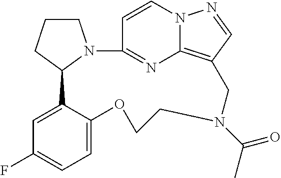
C1=C2C(=CC=C1F)OCCN(C(C)=O)CC1=C3N=C(C=CN3N=C1)N1CCCC12
